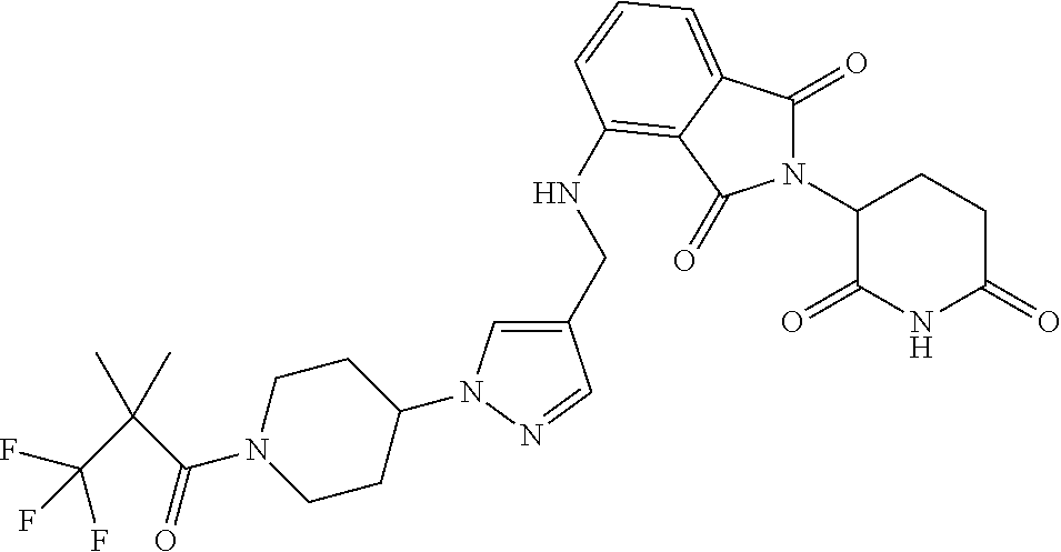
C1(CNC2=C3C(=CC=C2)C(=O)N(C2C(=O)NC(=O)CC2)C3=O)=CN(C2CCN(C(=O)C(C(F)(F)F)(C)C)CC2)N=C1
